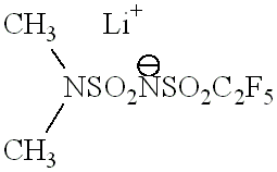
[NSO2NSO2C2F5](C)C
